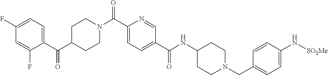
C1(C(C2CCN(C(C3=CC=C(C(NC4CCN(CC5=CC=C(N[SO2Me])C=C5)CC4)=O)C=N3)=O)CC2)=O)=CC=C(F)C=C1F
